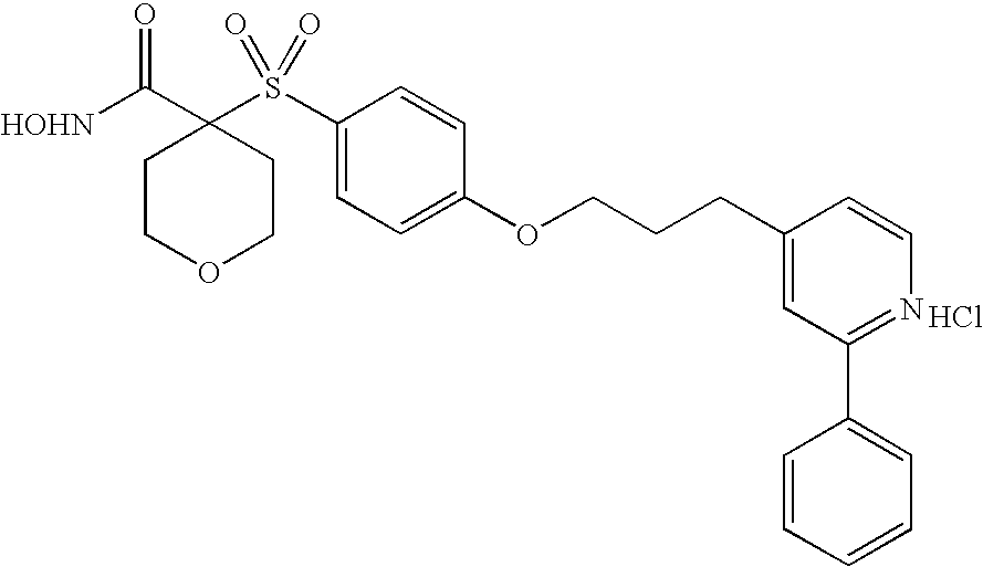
Cl.[HOHN]C(C1(S(C2=CC=C(OCCCC3=CC(C4=CC=CC=C4)=NC=C3)C=C2)(=O)=O)CCOCC1)=O
